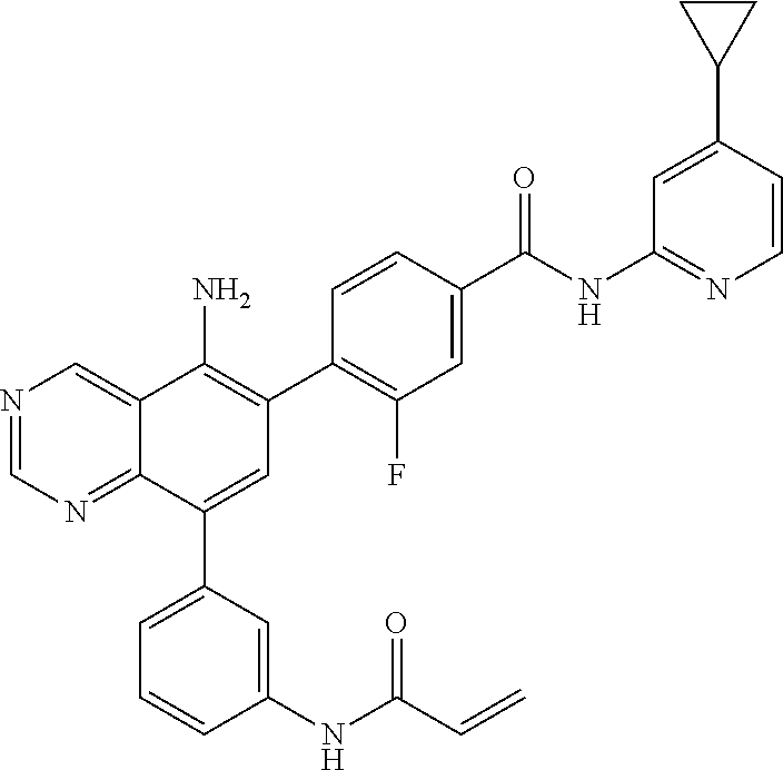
N1=CN=C2C(=C1)C(N)=C(C1=C(F)C=C(C(NC3=NC=CC(C4CC4)=C3)=O)C=C1)C=C2C1=CC=CC(NC(C=C)=O)=C1
